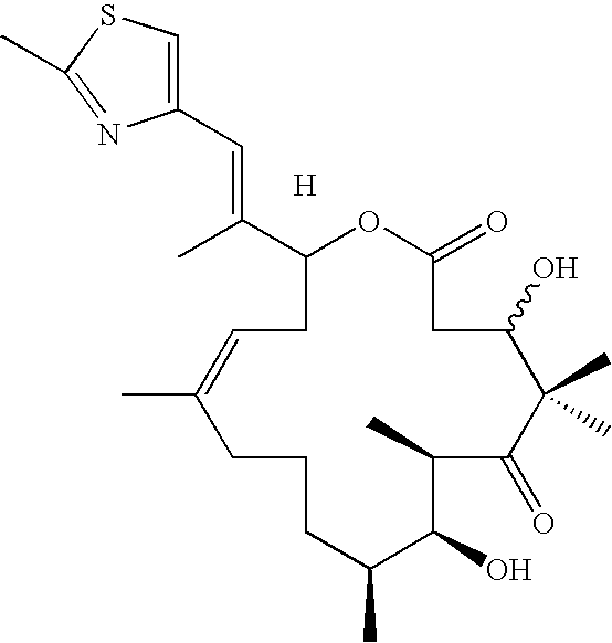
C1(C(C)=CC2=CSC(C)=N2)CC=C(C)CCCC(C)C(O)C(C)C(=O)C(C)(C)C(O)CC(=O)O1.[H]
